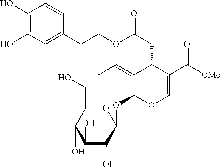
C1(CO)OC(OC2OC=C(C([OMe])=O)C(CC(=O)OCCC3=CC(O)=C(O)C=C3)C2=CC)C(O)C(O)C1O
